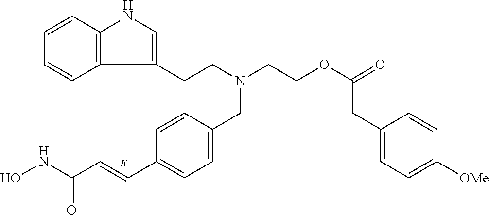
C1=CC2=C(C=C1)C(CCN(CCOC(=O)CC1=CC=C([OMe])C=C1)CC1=CC=C(C=CC(NO)=O)C=C1)=CN2
